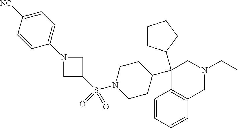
C1(C2CCCC2)(C2CCN(S(=O)(=O)C3CN(C4=CC=C([NC])C=C4)C3)CC2)C2=C(CN(CC)C1)C=CC=C2
